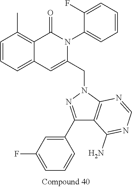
C1=CC=C2C(=C1C)C(=O)N(C1=CC=CC=C1F)C(CN1N=C(C3=CC(F)=CC=C3)C3=C1N=CN=C3N)=C2
